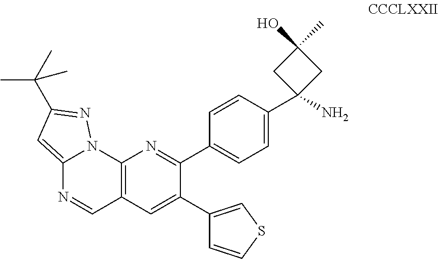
C12=C(C=C(C3=CSC=C3)C(C3=CC=C(C4(N)CC(C)(O)C4)C=C3)=N1)C=NC1=CC(C(C)(C)C)=NN21
